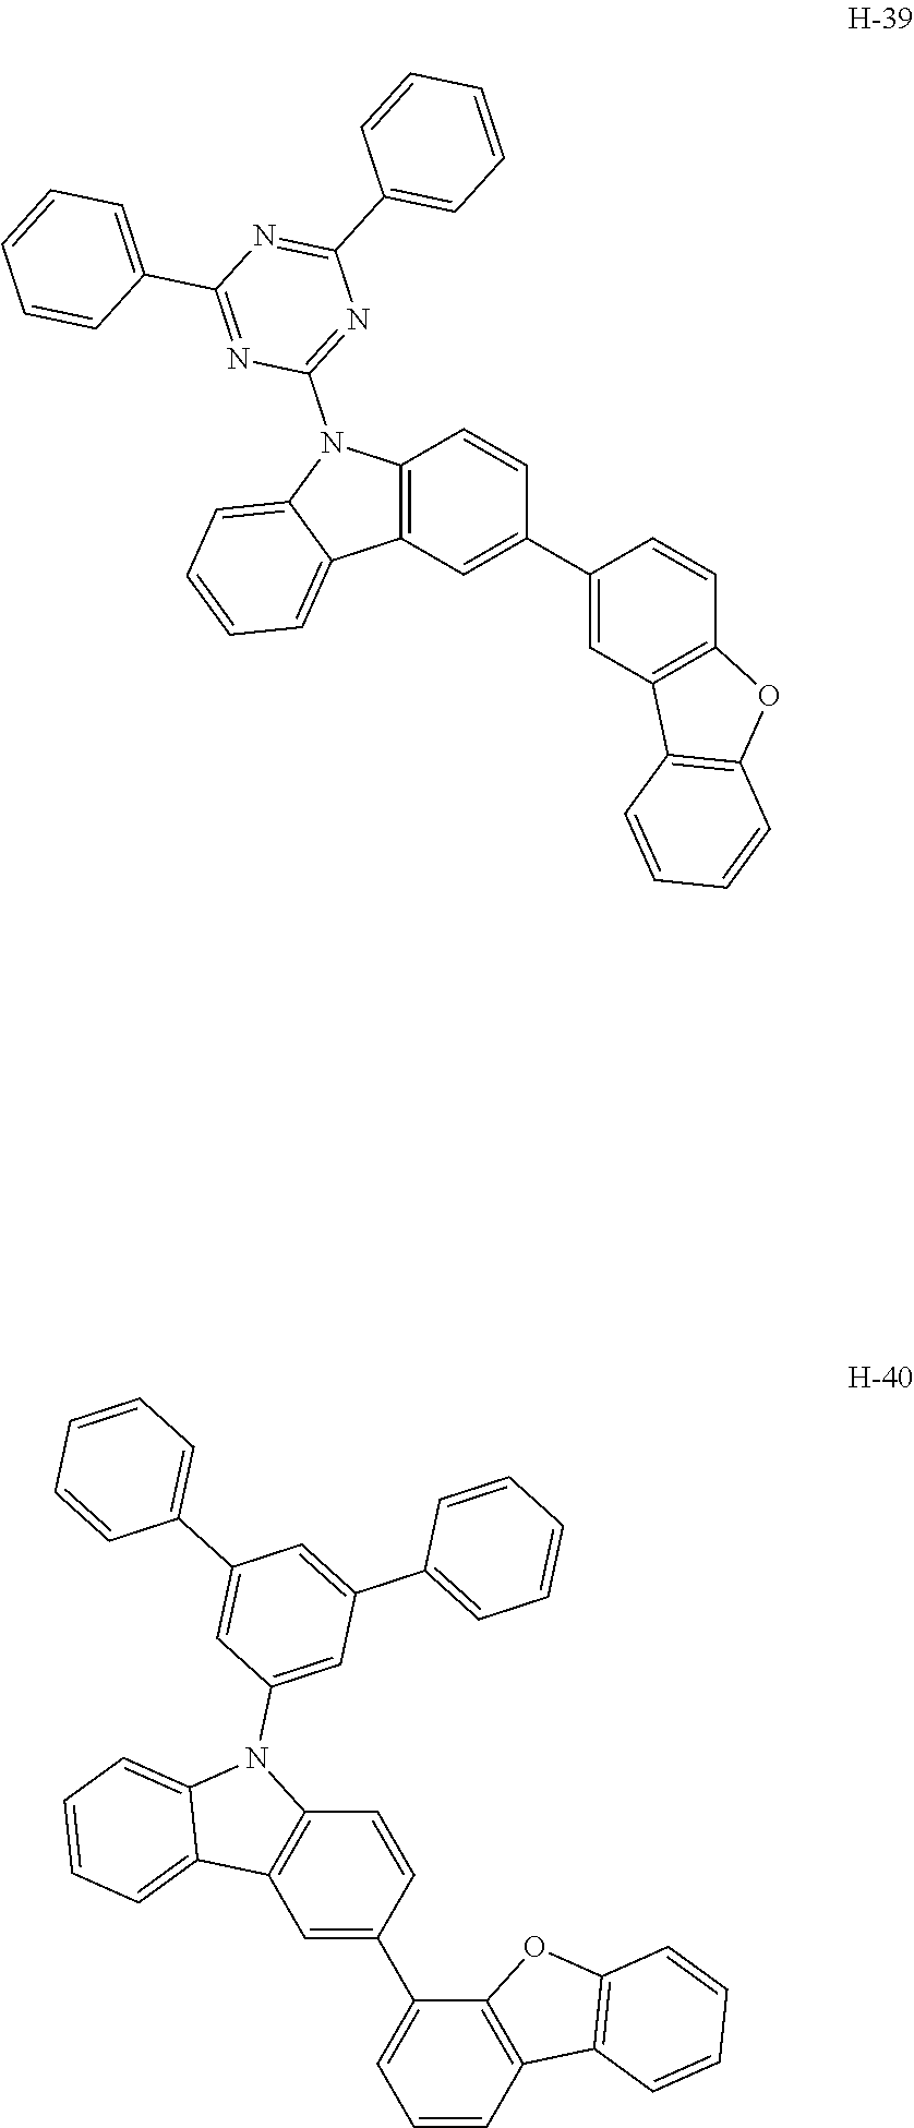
C12=C(C=C(C3=CC4=C(C=C3)OC3=C4C=CC=C3)C=C1)C1=CC=CC=C1N2C1=NC(C2=CC=CC=C2)=NC(C2=CC=CC=C2)=N1.C12=C(C=C(C3=CC=CC4=C3OC3=C4C=CC=C3)C=C1)C1=CC=CC=C1N2C1=CC(C2=CC=CC=C2)=CC(C2=CC=CC=C2)=C1
